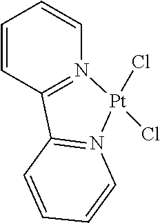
C12=N(C=CC=C1)[Pt](Cl)(Cl)N1=C2C=CC=C1
